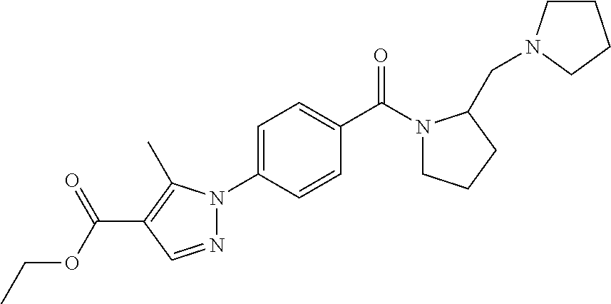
C1=CC(C(N2CCCC2CN2CCCC2)=O)=CC=C1N1N=CC(C(OCC)=O)=C1C
